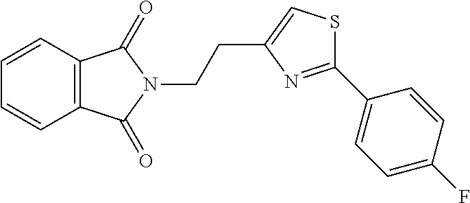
C12=C(C=CC=C1)C(=O)N(CCC1=CSC(C3=CC=C(F)C=C3)=N1)C2=O
